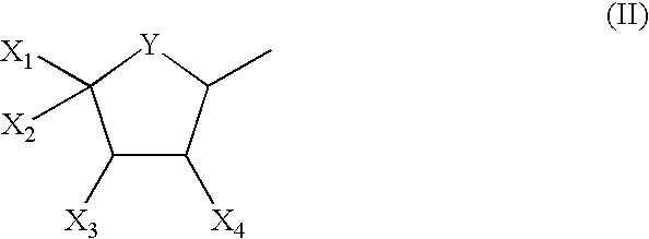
C1([X3])C([X4])C(C)[Y]C1([X1])[X2]
